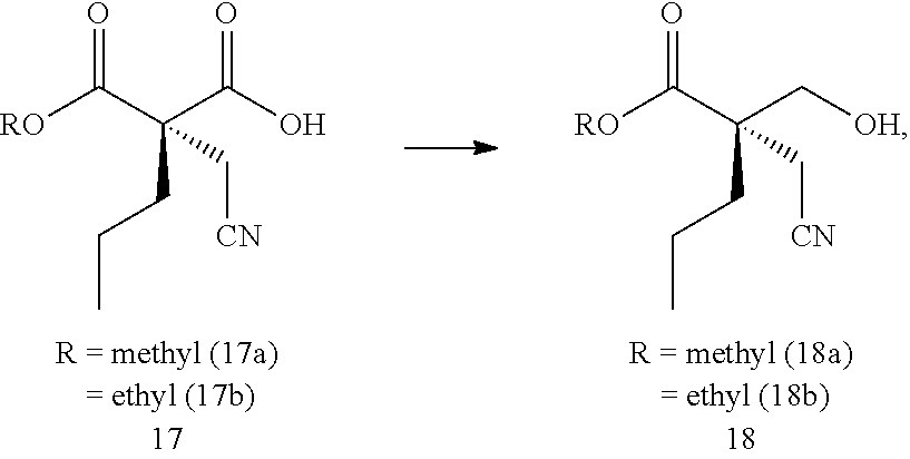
[RO]C(C(C(O)=O)(CCC)C[CN])=O.[RO]C(C(C[OH])(CCC)C[CN])=O
